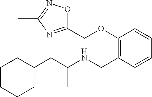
C1=CC=CC(CNC(CC2CCCCC2)C)=C1OCC1=NC(C)=NO1
